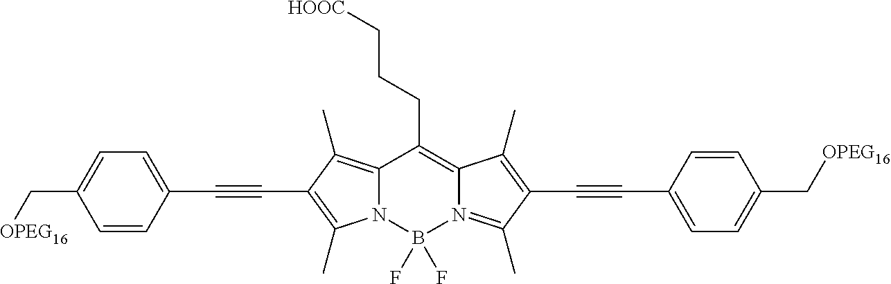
C1=CC(C#CC2=C(C)N3C(=C2C)C(CCC[HOOC])=C2N(=C(C)C(C#CC4=CC=C(C[OPEG16])C=C4)=C2C)B3(F)F)=CC=C1C[OPEG16]
